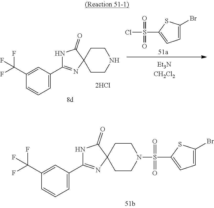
C1(C(F)(F)F)=CC(C2=NC3(C(=O)N2)CCNCC3)=CC=C1.ClS(C1=CC=C(Br)S1)(=O)=O.C1(C(F)(F)F)=CC(C2=NC3(C(=O)N2)CCN(S(C2=CC=C(Br)S2)(=O)=O)CC3)=CC=C1
